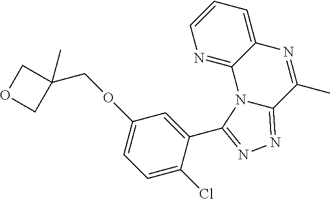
N1=C2C(=CC=C1)N=C(C)C1=NN=C(C3=CC(OCC4(C)COC4)=CC=C3Cl)N21
